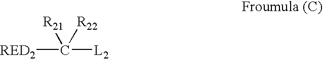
[RED2]C([R21])([R22])[L2]
